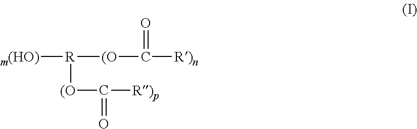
[(O]([R]([(O]C([R)n])=O)[m(HO)])C(=O)[R)p]
